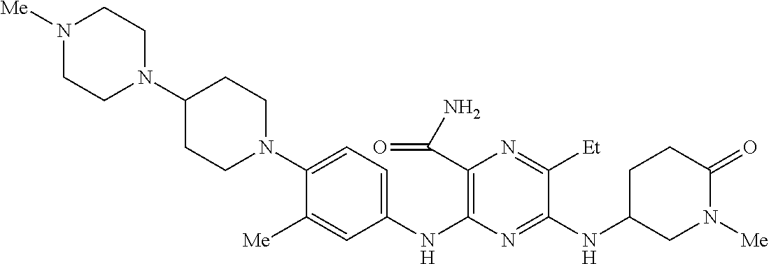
C1(N2CCC(N3CCN([Me])CC3)CC2)=CC=C(NC2=C(C(=O)N)N=C([Et])C(NC3CN([Me])C(=O)CC3)=N2)C=C1[Me]
